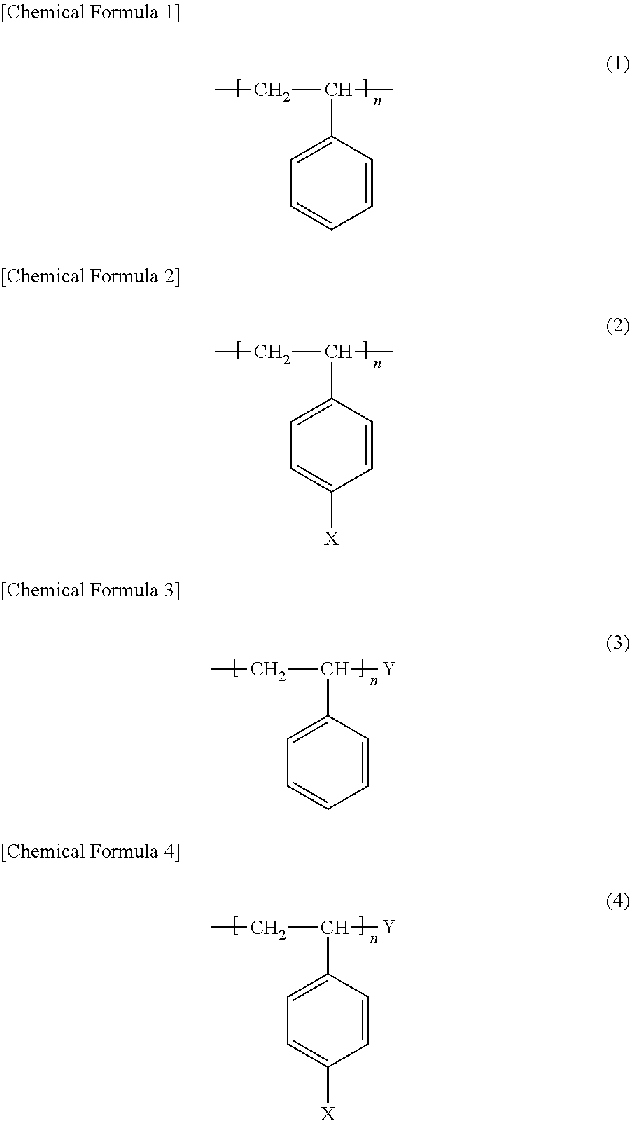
C1=CC(C(C)CC)=CC=C1.C1=CC(C(C)CC)=CC=C1[X].C1=CC(C([Y])CC)=CC=C1.C1=CC(C([Y])CC)=CC=C1[X]
